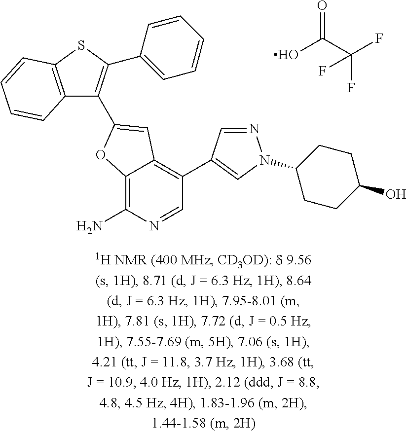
OC(=O)C(F)(F)F.C12=C(N)N=CC(C3=CN(C4CCC(O)CC4)N=C3)=C1C=C(C1=C(C3=CC=CC=C3)SC3=C1C=CC=C3)O2
